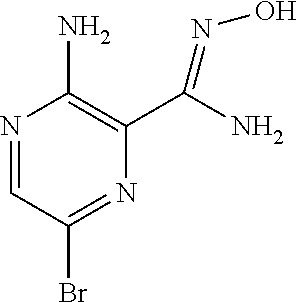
N1=CC(Br)=NC(C(N)=NO)=C1N
